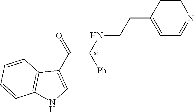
C1=CC(CCNC(C(C2=CNC3=C2C=CC=C3)=O)[Ph])=CC=N1
